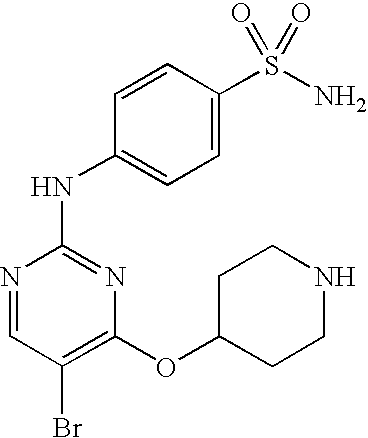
N1=CC(Br)=C(OC2CCNCC2)N=C1NC1=CC=C(S(N)(=O)=O)C=C1
